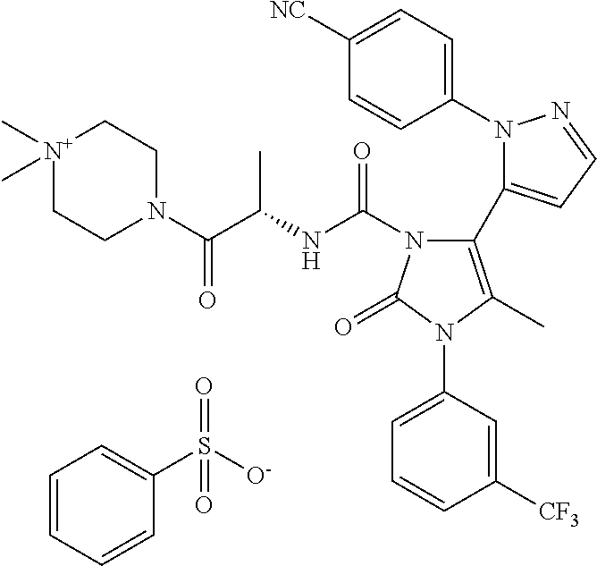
C1(N2N=CC=C2C2=C(C)N(C3=CC=CC([CF3])=C3)C(=O)N2C(NC(C(N2CC[N+](C)(C)CC2)=O)C)=O)=CC=C([NC])C=C1.C1=CC=CC(S([O-])(=O)=O)=C1
